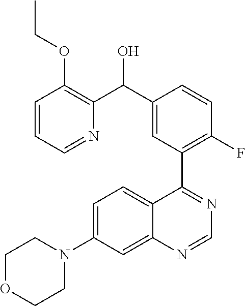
C1=C(N2CCOCC2)C=C2C(=C1)C(C1=C(F)C=CC(C(O)C3=C(OCC)C=CC=N3)=C1)=NC=N2
